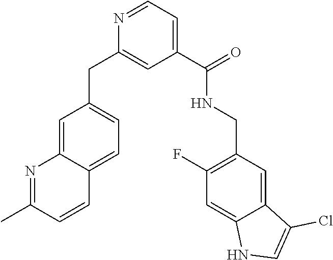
C1(C(NCC2=C(F)C=C3C(=C2)C(Cl)=CN3)=O)=CC=NC(CC2=CC=C3C(=C2)N=C(C)C=C3)=C1
